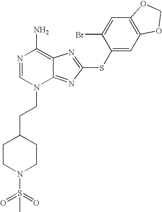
N1=CN(CCC2CCN(S(=O)(=O)C)CC2)C2=NC(SC3=CC4=C(C=C3Br)OCO4)=NC2=C1N
